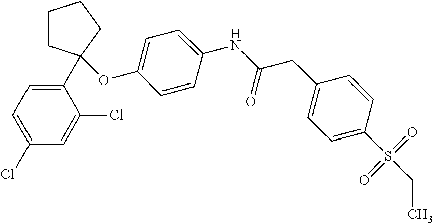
C1=C(OC2(C3=CC=C(Cl)C=C3Cl)CCCC2)C=CC(NC(CC2=CC=C(S(CC)(=O)=O)C=C2)=O)=C1
